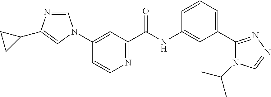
C1(N2C=NC(C3CC3)=C2)=CC(C(NC2=CC(C3=NN=CN3C(C)C)=CC=C2)=O)=NC=C1
